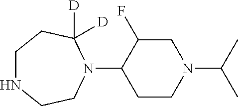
C1NCCN(C2CCN(C(C)C)CC2F)C([D])([D])C1
